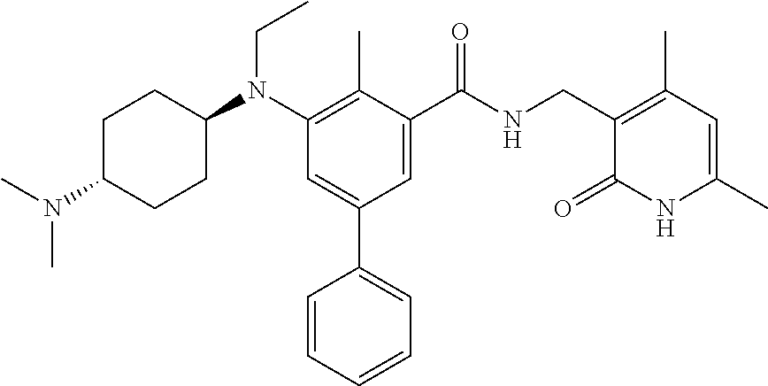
C1C(N(C)C)CCC(N(C2=C(C)C(C(NCC3=C(C)C=C(C)NC3=O)=O)=CC(C3=CC=CC=C3)=C2)CC)C1
